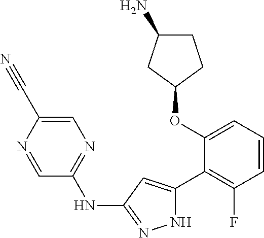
C1(OC2=CC=CC(F)=C2C2=CC(NC3=NC=C(C#N)N=C3)=NN2)CCC(N)C1
